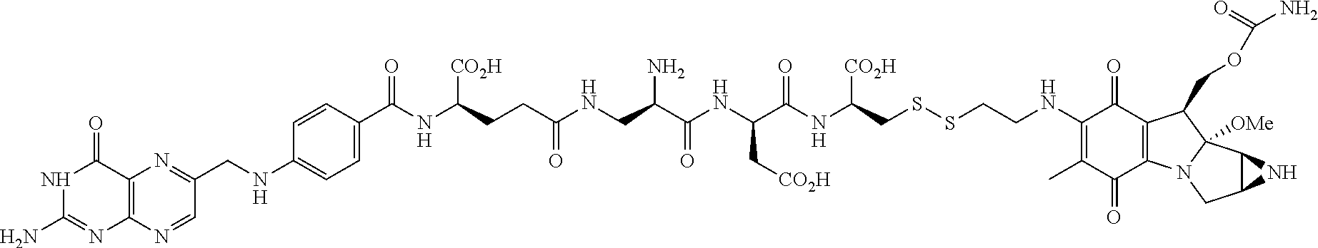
C1(N)=NC2=C(C(=O)N1)N=C(CNC1=CC=C(C(NC(CCC(NCC(C(NC(C[CO2H])C(NC(CSSCCNC3=C(C)C(=O)C4=C(C3=O)C(COC(=O)N)C3([OMe])N4CC4C3N4)[CO2H])=O)=O)N)=O)[CO2H])=O)C=C1)C=N2
